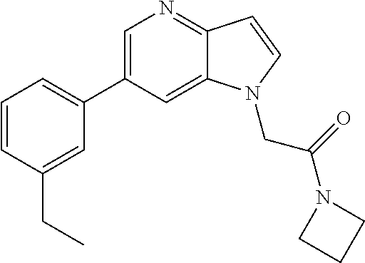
C1=C(C2=CC=CC(CC)=C2)C=C2C(=N1)C=CN2CC(=O)N1CCC1
